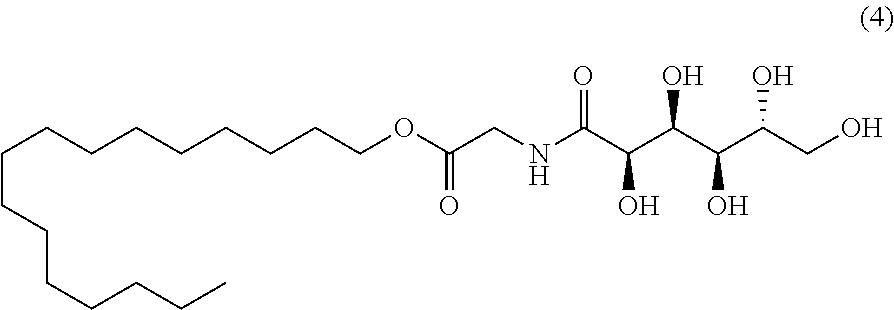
O(C(CNC(C(C(C(C(CO)O)O)O)O)=O)=O)CCCCCCCCCCCCCCCC
